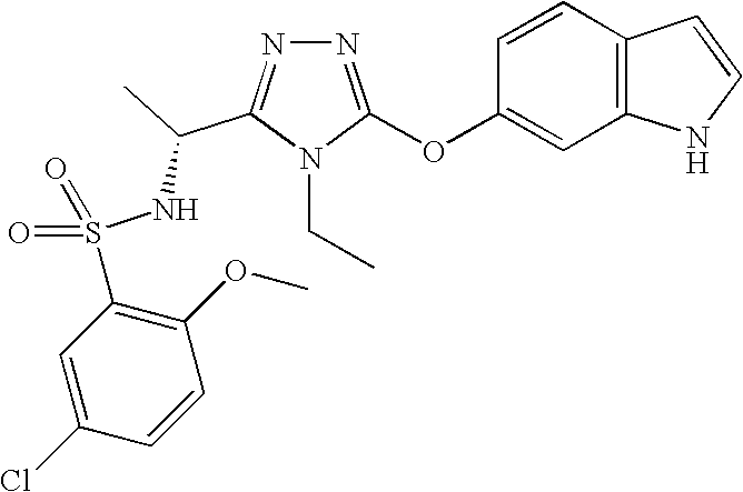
N1=C(OC2=CC3=C(C=C2)C=CN3)N(CC)C(C(C)NS(C2=C(OC)C=CC(Cl)=C2)(=O)=O)=N1
